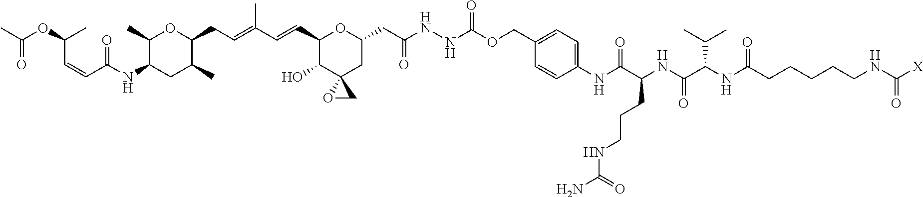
C1(C=CC(=CCC2OC(C)C(NC(C=CC(OC(C)=O)C)=O)CC2C)C)C(O)C2(CC(CC(=O)NNC(OCC3=CC=C(NC(C(CCCNC(N)=O)NC(=O)C(C(C)C)NC(CCCCCNC([X])=O)=O)=O)C=C3)=O)O1)OC2
